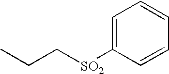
C1=C([SO2]CCC)C=CC=C1
